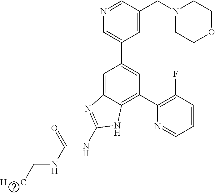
C1=C(CN2CCOCC2)C=NC=C1C1=CC(C2=C(F)C=CC=N2)=C2C(=C1)N=C(NC(NC[H      C])=O)N2
